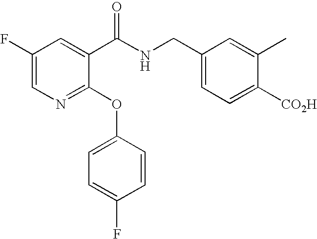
C1(F)=CN=C(OC2=CC=C(F)C=C2)C(C(NCC2=CC=C([CO2H])C(C)=C2)=O)=C1
